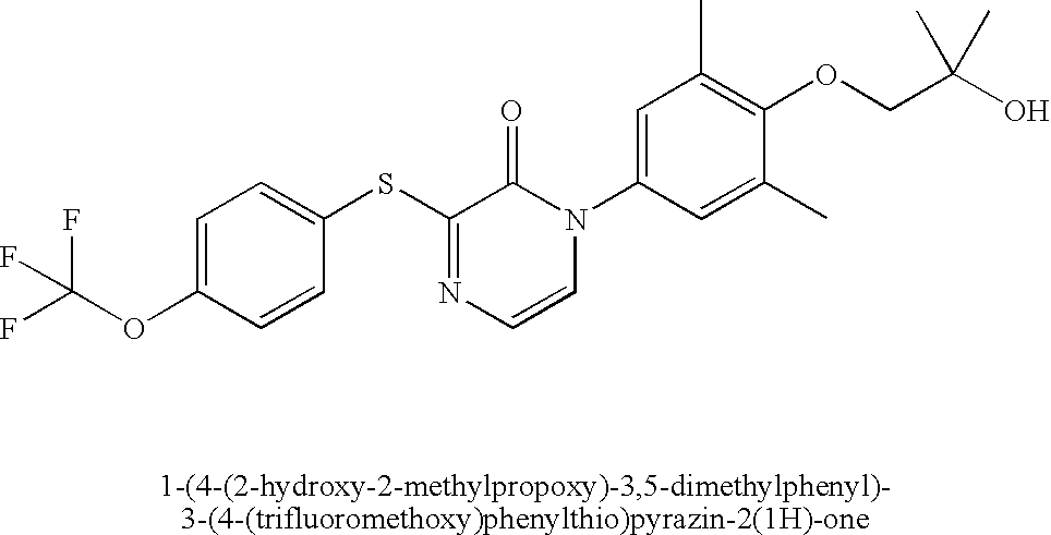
S(C1=NC=CN(C2=CC(C)=C(OCC(O)(C)C)C(C)=C2)C1=O)C1=CC=C(OC(F)(F)F)C=C1
